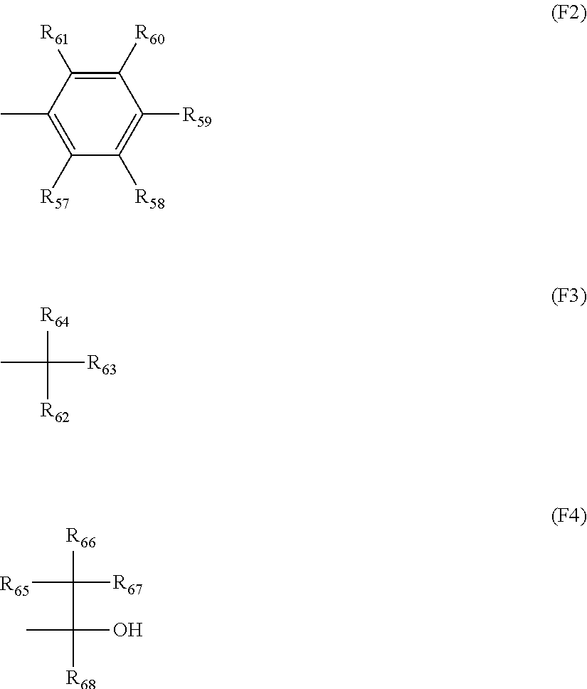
C1([R58])=C([R59])C([R60])=C([R61])C(C)=C1[R57].[R64]C([R63])(C)[R62].[R66]C([R67])([R65])C(O)(C)[R68]
